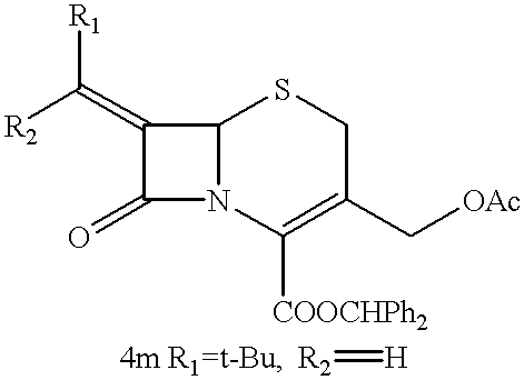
C12N(C([COOCHPh2])=C(C[OAc])CS1)C(=O)C2=C([R1])[R2].[R2]=[H].[4m R1=t-Bu]
